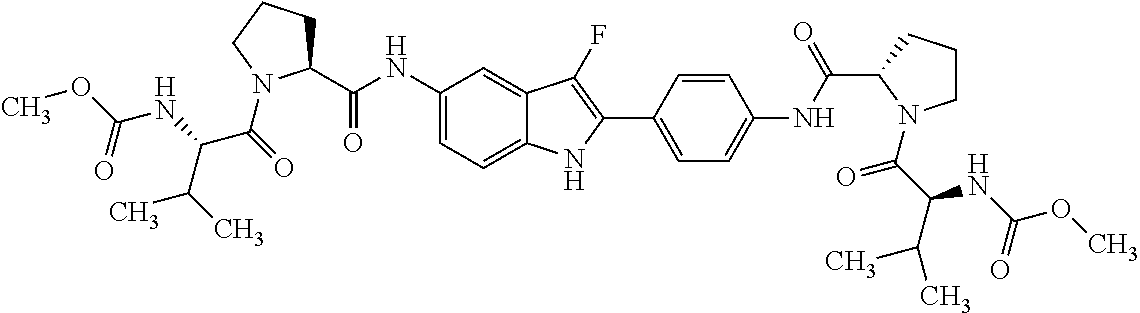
C1(NC(C2CCCN2C(=O)C(C(C)C)NC(=O)OC)=O)=CC=C2C(=C1)C(F)=C(C1=CC=C(NC(=O)C3CCCN3C(=O)C(NC(=O)OC)C(C)C)C=C1)N2
